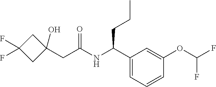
C1(C(NC(CC2(O)CC(F)(F)C2)=O)CCC)=CC=CC(OC(F)F)=C1
